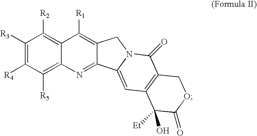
C1([R3])=C([R4])C([R5])=C2C(=C1[R2])C([R1])=C1C(=N2)C2=CC3=C(C(=O)N2C1)COC(=O)C3([Et])O
